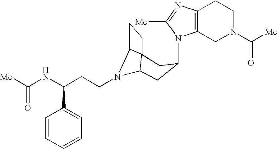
N1(C2CC3N(CCC(NC([Me])=O)C4=CC=CC=C4)C4C3(CC4)C2)C2=C(N=C1[Me])CCN(C([Me])=O)C2
